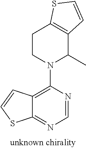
C12=C(N3CCC4=C(C3C)C=CS4)N=CN=C1SC=C2
